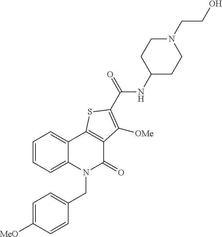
C12=CC=CC=C1N(CC1=CC=C([MeO])C=C1)C(=O)C1=C2SC(C(=O)NC2CCN(CCO)CC2)=C1[OMe]
